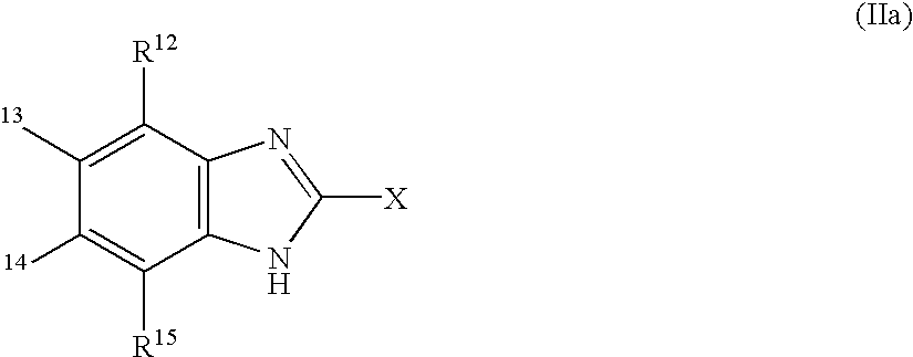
C1([14])=C([R15])C2=C(C([R12])=C1[13])N=C([X])N2
